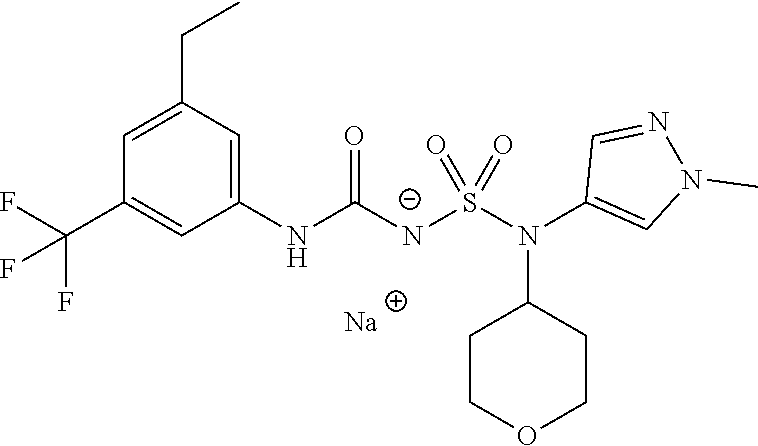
[Na].C1(CC)=CC(C(F)(F)F)=CC(NC([N-]S(N(C2=CN(C)N=C2)C2CCOCC2)(=O)=O)=O)=C1
